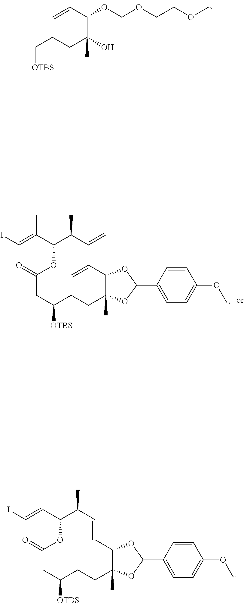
C=CC(C(CCC[OTBS])(O)C)OCOCCOC.C(=C(C(OC(=O)CC(CCC1(C)C(C=C)OC(C2=CC=C(OC)C=C2)O1)[OTBS])C(C=C)C)C)I.C(=C(C1OC(=O)CC([OTBS])CCC2(C)C(C=CC1C)OC(C1=CC=C(OC)C=C1)O2)C)I
